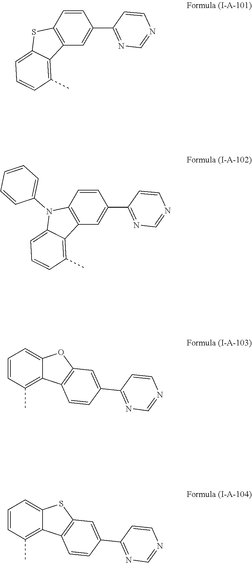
C1=CC2=C(C=C1C1=NC=NC=C1)C1=C(C)C=CC=C1S2.C1=CC2=C(C=C1C1=NC=NC=C1)C1=C(C)C=CC=C1N2C1=CC=CC=C1.C1=CC(C)=C2C(=C1)OC1=C2C=CC(C2=NC=NC=C2)=C1.C1=CC(C)=C2C(=C1)SC1=C2C=CC(C2=NC=NC=C2)=C1
